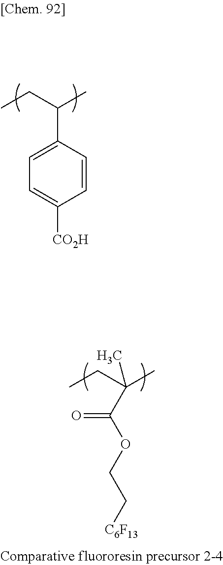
C(CC)(C)C1=CC=C([CO2H])C=C1.C(CC)(C)(C)C(=O)OCC[C6F13]
